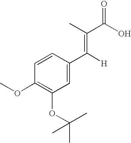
C1=C(C([H])=C(C)C(O)=O)C=CC(OC)=C1OC(C)(C)C
